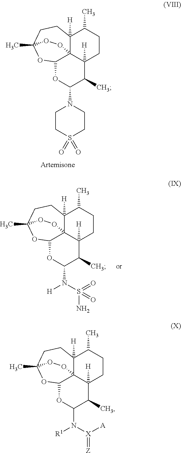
C12([H])C34C([H])(CCC1C)C(C)C(N1CCS(=O)(=O)CC1)OC3OC(C)(CC2)OO4.C12([H])C34C([H])(CCC1C)C(C)C(N([H])S(N)(=O)=O)OC3OC(C)(CC2)OO4.C12([H])C34C([H])(CCC1C)C(C)C(N([R1])[X](=[Z])[A])OC3OC(C)(CC2)OO4
